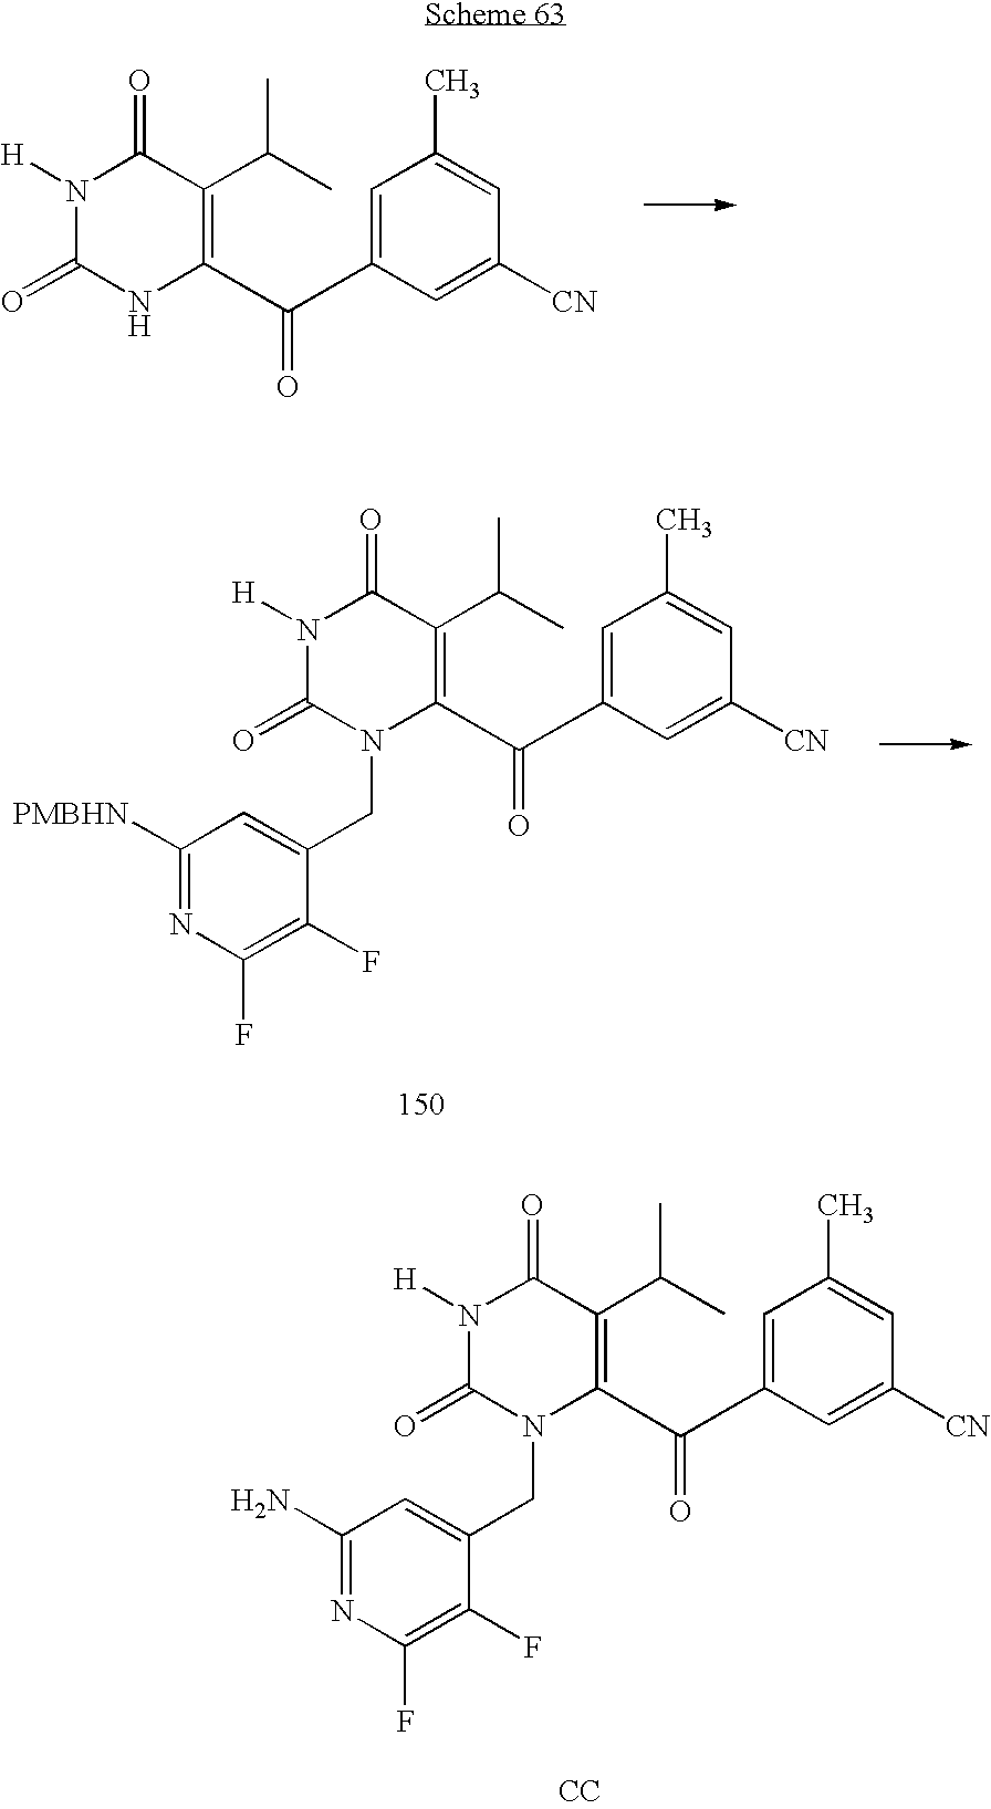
N1C(=O)N([H])C(=O)C(C(C)C)=C1C(C1=CC(C)=CC([CN])=C1)=O.C1([PMBHN])=NC(F)=C(F)C(CN2C(=O)N([H])C(=O)C(C(C)C)=C2C(C2=CC(C)=CC([CN])=C2)=O)=C1.C1(N)=NC(F)=C(F)C(CN2C(=O)N([H])C(=O)C(C(C)C)=C2C(C2=CC(C)=CC([CN])=C2)=O)=C1.[CC]
